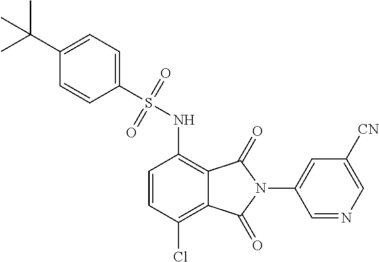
C1=CC(Cl)=C2C(=C1NS(=O)(=O)C1=CC=C(C(C)(C)C)C=C1)C(=O)N(C1=CC([CN])=CN=C1)C2=O
